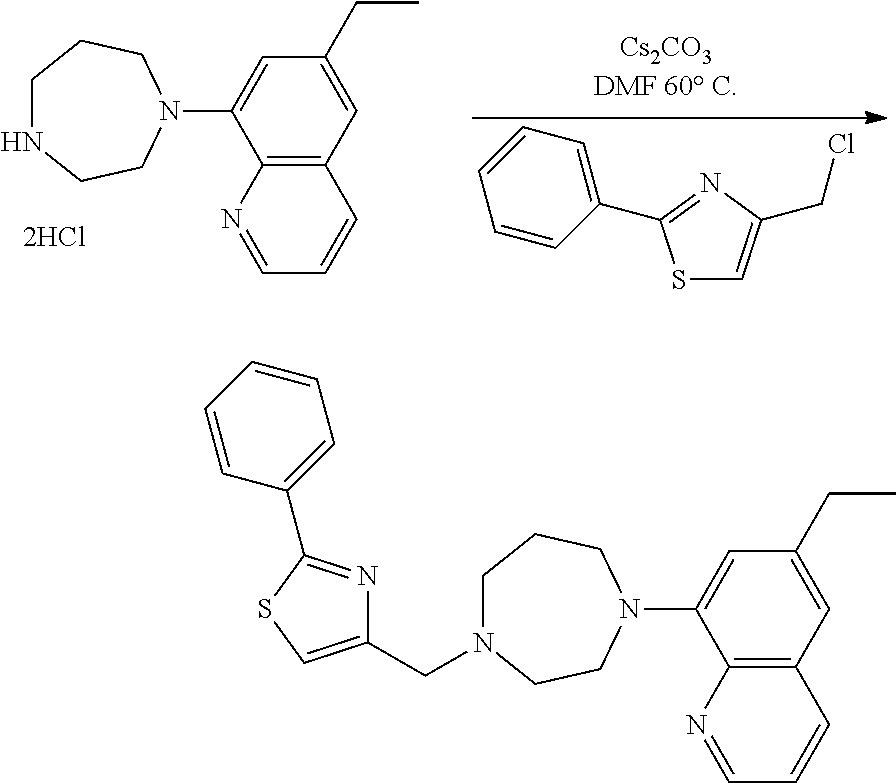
C12=C(C=C(CC)C=C1N1CCN(CC3=CSC(C4=CC=CC=C4)=N3)CCC1)C=CC=N2.C12=C(C=C(CC)C=C1N1CCNCCC1)C=CC=N2.S1C=C(CCl)N=C1C1=CC=CC=C1
